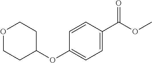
COC(C1=CC=C(OC2CCOCC2)C=C1)=O
